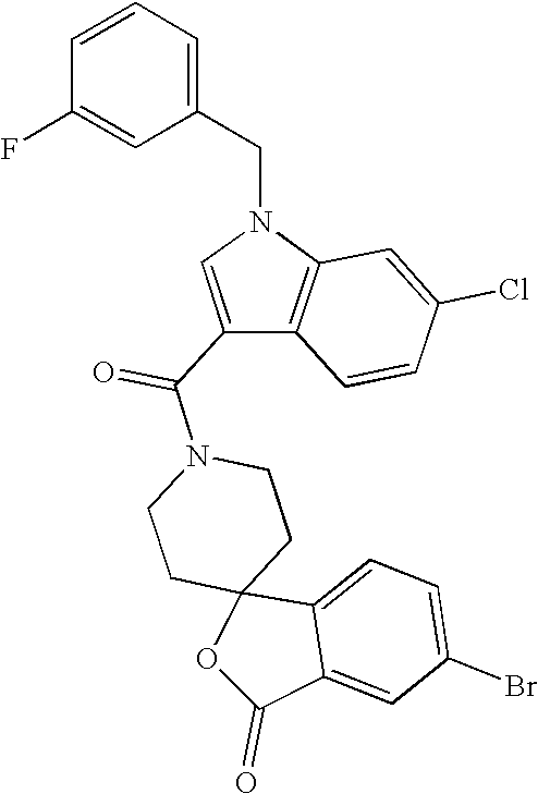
C1CN(C(C2=CN(CC3=CC=CC(F)=C3)C3=C2C=CC(Cl)=C3)=O)CCC12C1=CC=C(Br)C=C1C(=O)O2
